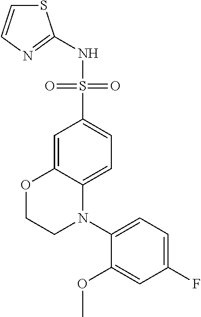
C1(N2C3=CC=C(S(NC4=NC=CS4)(=O)=O)C=C3OCC2)=CC=C(F)C=C1OC
